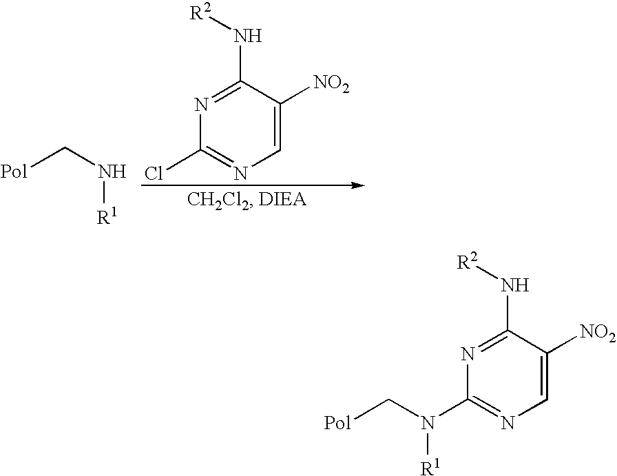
N1=C(N[R2])C([NO2])=CN=C1Cl.[Pol]CN[R1].N1=C(N[R2])C([NO2])=CN=C1N([R1])C[Pol]
